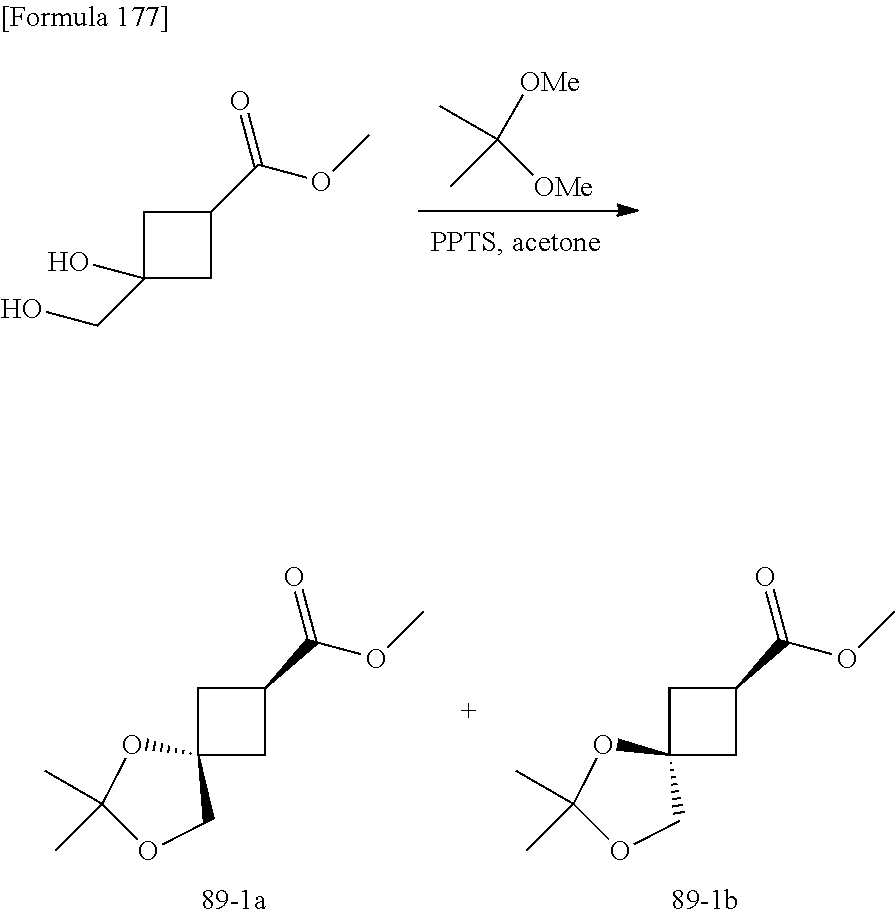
[89-1a].C12(CC(C(OC)=O)C1)OC(C)(C)OC2.[89-1b].C12(CC(C(OC)=O)C1)OC(C)(C)OC2.[OMe]C(C)(C)[OMe].C1(O)(CO)CC(C(OC)=O)C1
